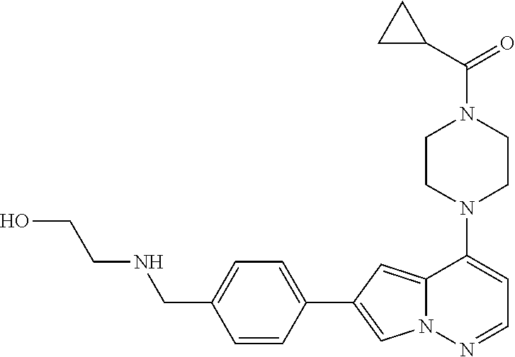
N1(C2=CC=NN3C2=CC(C2=CC=C(CNCCO)C=C2)=C3)CCN(C(=O)C2CC2)CC1
